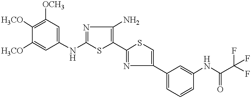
C1=C(NC2=NC(N)=C(C3=NC(C4=CC=CC(NC(C(F)(F)F)=O)=C4)=CS3)S2)C=C([H3CO])C([H3CO])=C1[OCH3]
